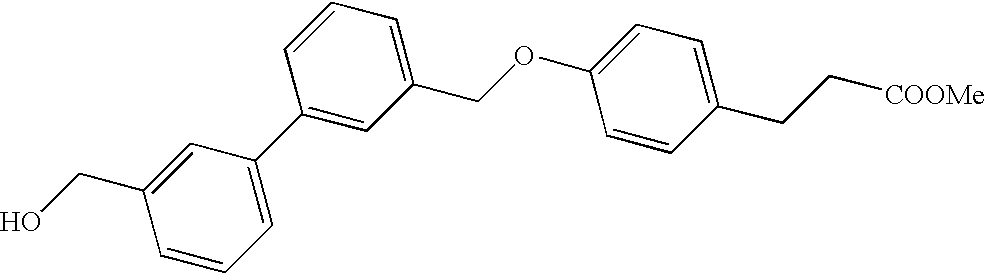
C1=C(C2=CC(COC3=CC=C(CC[COOMe])C=C3)=CC=C2)C=C(CO)C=C1
